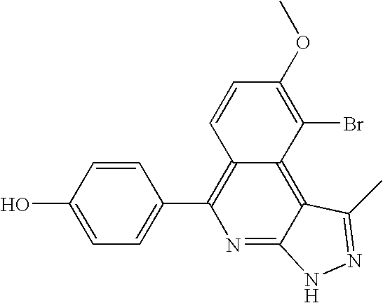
C1=C(O)C=CC(C2=C3C(=C4C(=N2)NN=C4C)C(Br)=C(OC)C=C3)=C1
